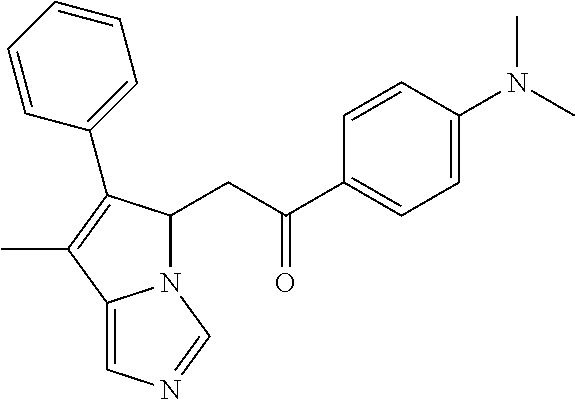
C1=CC(N(C)C)=CC=C1C(=O)CC1N2C(=CN=C2)C(C)=C1C1=CC=CC=C1
